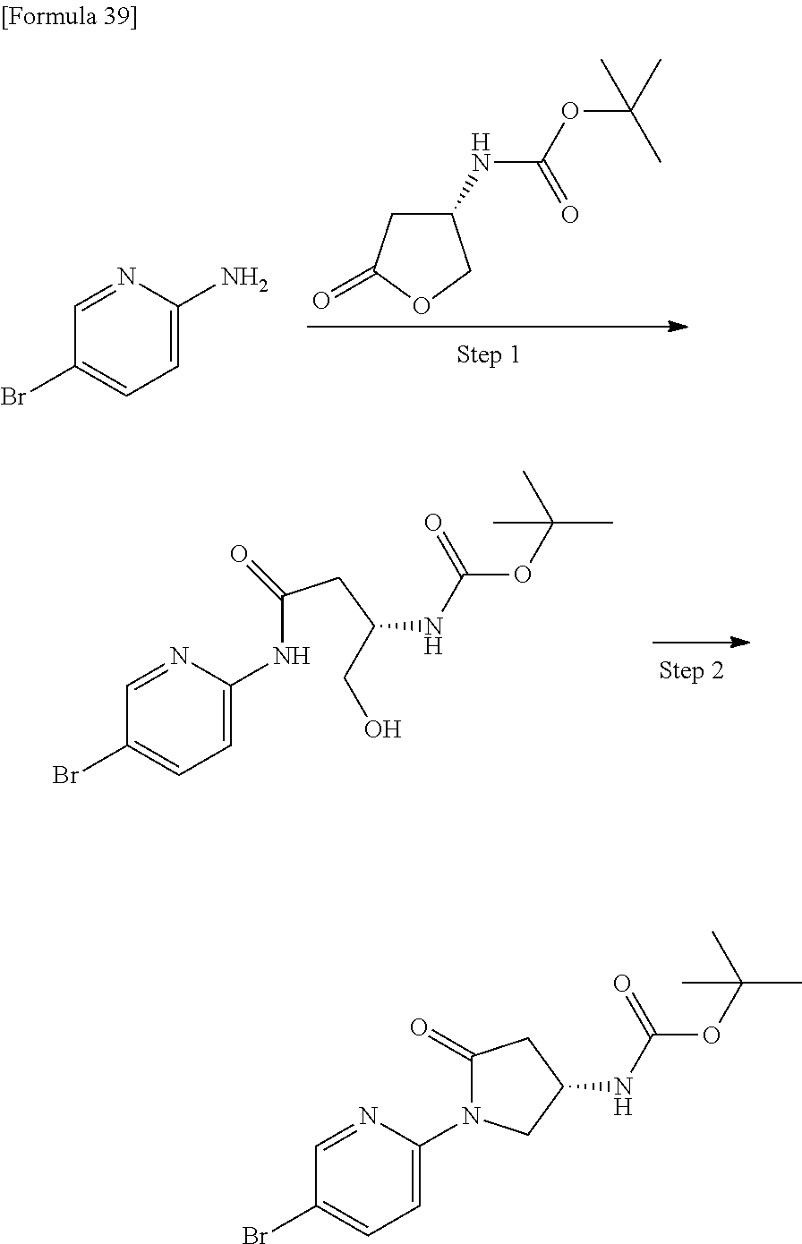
N1=CC(Br)=CC=C1N.C1(NC(OC(C)(C)C)=O)CC(=O)OC1.N1=CC(Br)=CC=C1NC(CC(NC(OC(C)(C)C)=O)CO)=O.N1=CC(Br)=CC=C1N1C(=O)CC(NC(OC(C)(C)C)=O)C1
